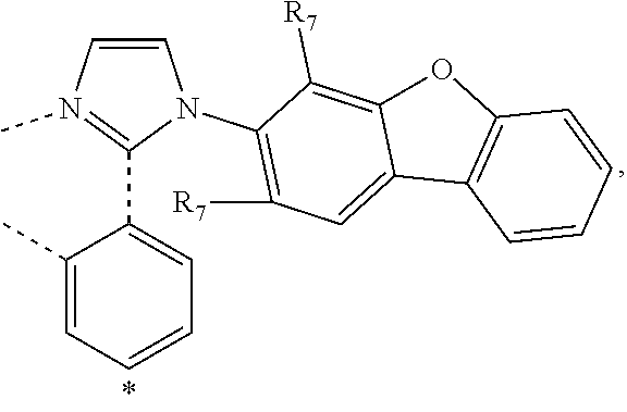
C1=CN(C)=C(C2=CC=CC=C2C)N1C1=C([R7])C=C2C(=C1[R7])OC1=C2C=CC=C1
